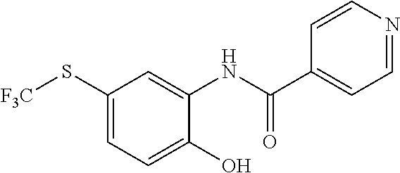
C1(S[F3C])=CC=C(O)C(NC(C2=CC=NC=C2)=O)=C1
